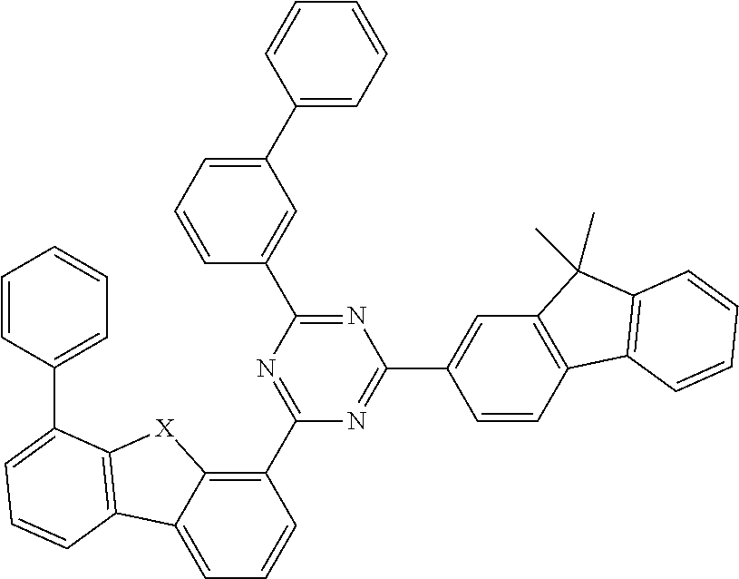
C1(C2=NC(C3=CC(C4=CC=CC=C4)=CC=C3)=NC(C3=CC4=C(C=C3)C3=C(C4(C)C)C=CC=C3)=N2)=C2C(=CC=C1)C1=C([X]2)C(C2=CC=CC=C2)=CC=C1
